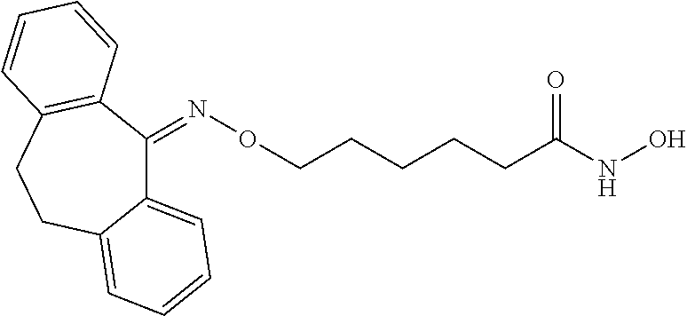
C12=CC=CC=C1CCC1=C(C2=NOCCCCCC(NO)=O)C=CC=C1
